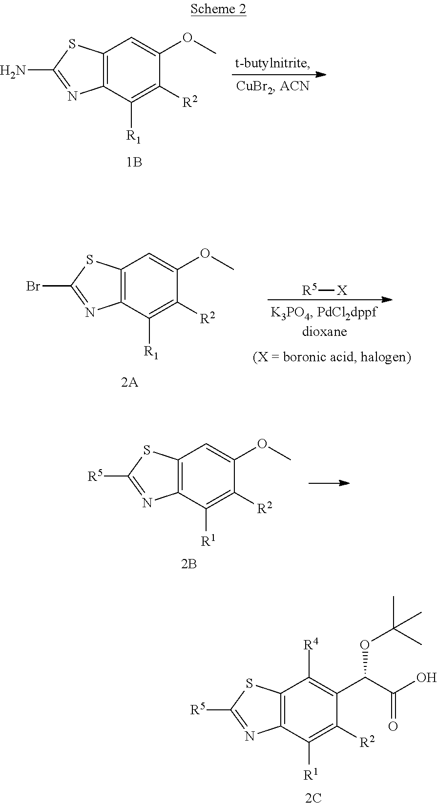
C12=C(C([R1])=C([R2])C(C(C(O)=O)OC(C)(C)C)=C1[R4])N=C([R5])S2.C12=C(C([R1])=C([R2])C(OC)=C1)N=C(N)S2.C12=C(C([R1])=C([R2])C(OC)=C1)N=C(Br)S2.[R5][X].C12=C(C([R1])=C([R2])C(OC)=C1)N=C([R5])S2
